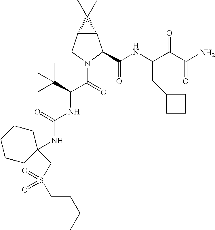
C12C(CN(C(=O)C(NC(NC3(CS(CCC(C)C)(=O)=O)CCCCC3)=O)C(C)(C)C)C1C(NC(C(C(N)=O)=O)CC1CCC1)=O)C2(C)C
